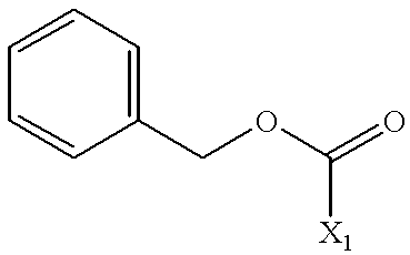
C1(COC(=O)[X1])=CC=CC=C1
